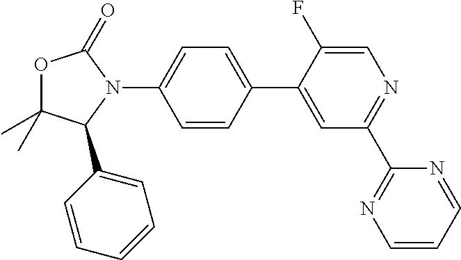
O1C(C)(C)C(C2=CC=CC=C2)N(C2=CC=C(C3=CC(C4=NC=CC=N4)=NC=C3F)C=C2)C1=O
